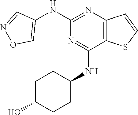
C1(NC2=CON=C2)=NC2=C(C(NC3CCC(O)CC3)=N1)SC=C2
